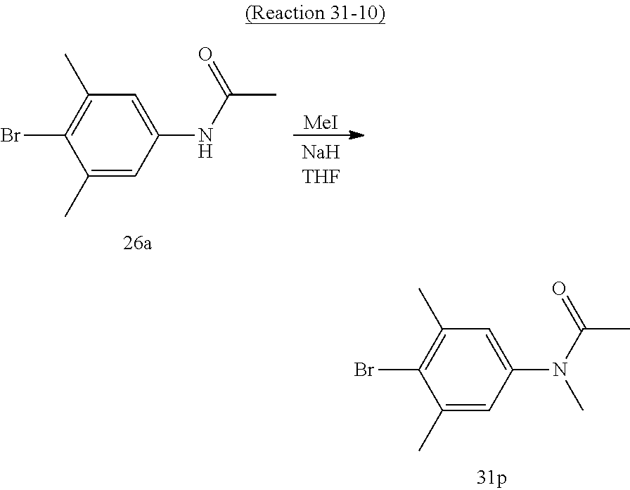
C1(C)=CC(NC(=O)C)=CC(C)=C1Br.[MeI].C1(C)=CC(N(C(C)=O)C)=CC(C)=C1Br
